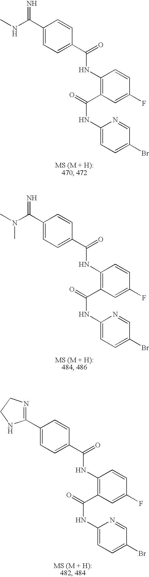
C1(C(NC)=N)=CC=C(C(=O)NC2=C(C(=O)NC3=CC=C(Br)C=N3)C=C(F)C=C2)C=C1.C1(C(=N)N(C)C)=CC=C(C(=O)NC2=C(C(=O)NC3=CC=C(Br)C=N3)C=C(F)C=C2)C=C1.C1(C2=NCCN2)=CC=C(C(=O)NC2=C(C(=O)NC3=CC=C(Br)C=N3)C=C(F)C=C2)C=C1
